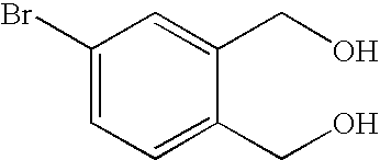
C1(Br)=CC=C(CO)C(CO)=C1
